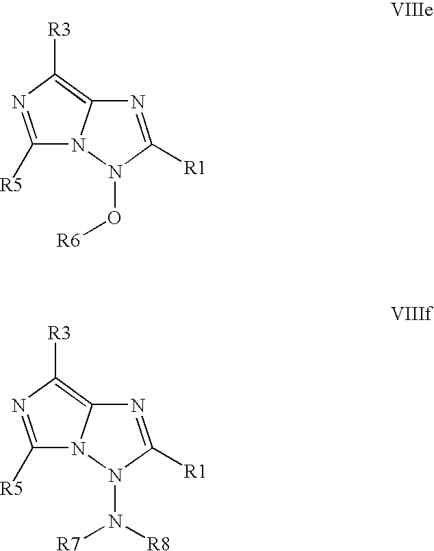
C1([R5])=NC([R3])=C2N1N(O[R6])C([R1])=N2.C1([R5])=NC([R3])=C2N1N(N([R7])[R8])C([R1])=N2
